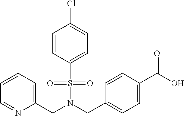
C1(CN(CC2=CC=C(C(O)=O)C=C2)S(=O)(=O)C2=CC=C(Cl)C=C2)=CC=CC=N1
